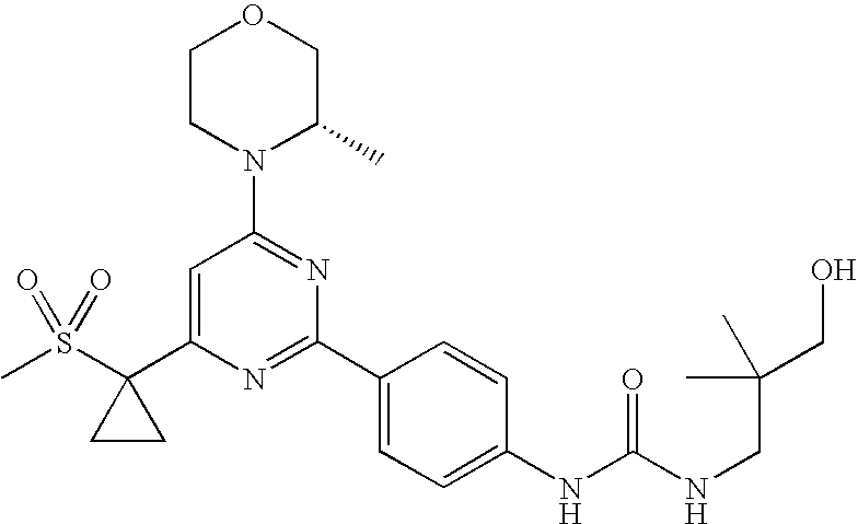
C1=C(C2(S(C)(=O)=O)CC2)N=C(C2=CC=C(NC(NCC(C)(C)CO)=O)C=C2)N=C1N1C(C)COCC1
